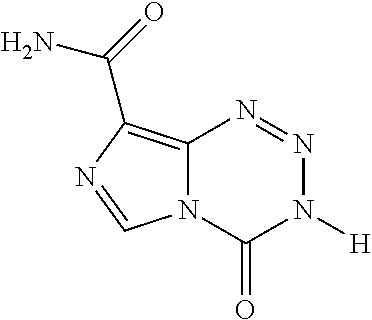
C12=C(C(=O)N)N=CN1C(=O)N([H])N=N2
